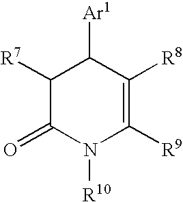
C1([R7])C(=O)N([R10])C([R9])=C([R8])C1[Ar1]
